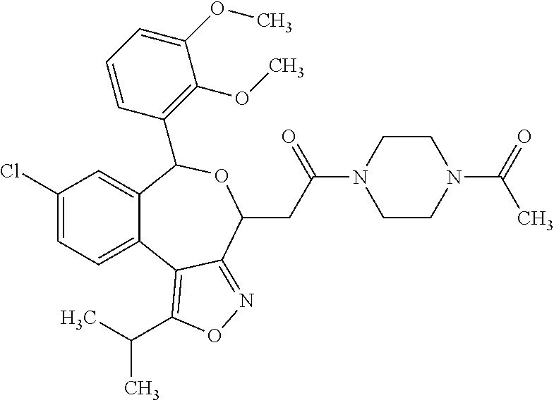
C1(Cl)=CC=C2C(=C1)C(C1=C(OC)C(OC)=CC=C1)OC(CC(N1CCN(C(C)=O)CC1)=O)C1=NOC(C(C)C)=C21
